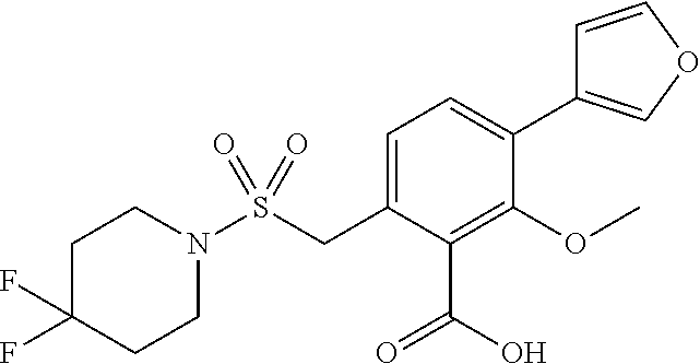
S(CC1=CC=C(C2=COC=C2)C(OC)=C1C(O)=O)(=O)(=O)N1CCC(F)(F)CC1
